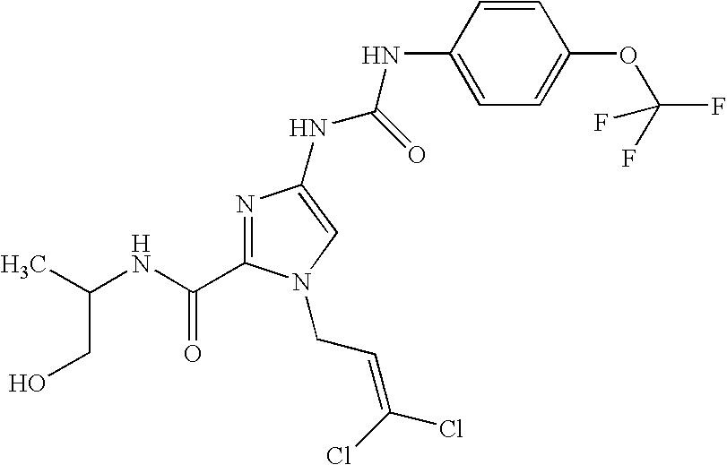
C(NC(=O)C1=NC(NC(NC2=CC=C(OC(F)(F)F)C=C2)=O)=CN1CC=C(Cl)Cl)(C)CO
